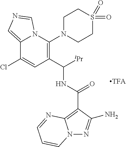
C12=CN=CN1C(N1CCS(=O)(=O)CC1)=C(C([iPr])NC(=O)C1=C3N(N=C1N)C=CC=N3)C=C2Cl
